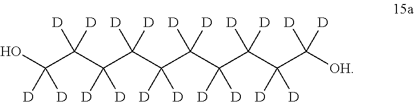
OC(C(C(C(C(C(C(C(C(C([OH])([D])[D])([D])[D])([D])[D])([D])[D])([D])[D])([D])[D])([D])[D])([D])[D])([D])[D])([D])[D]
